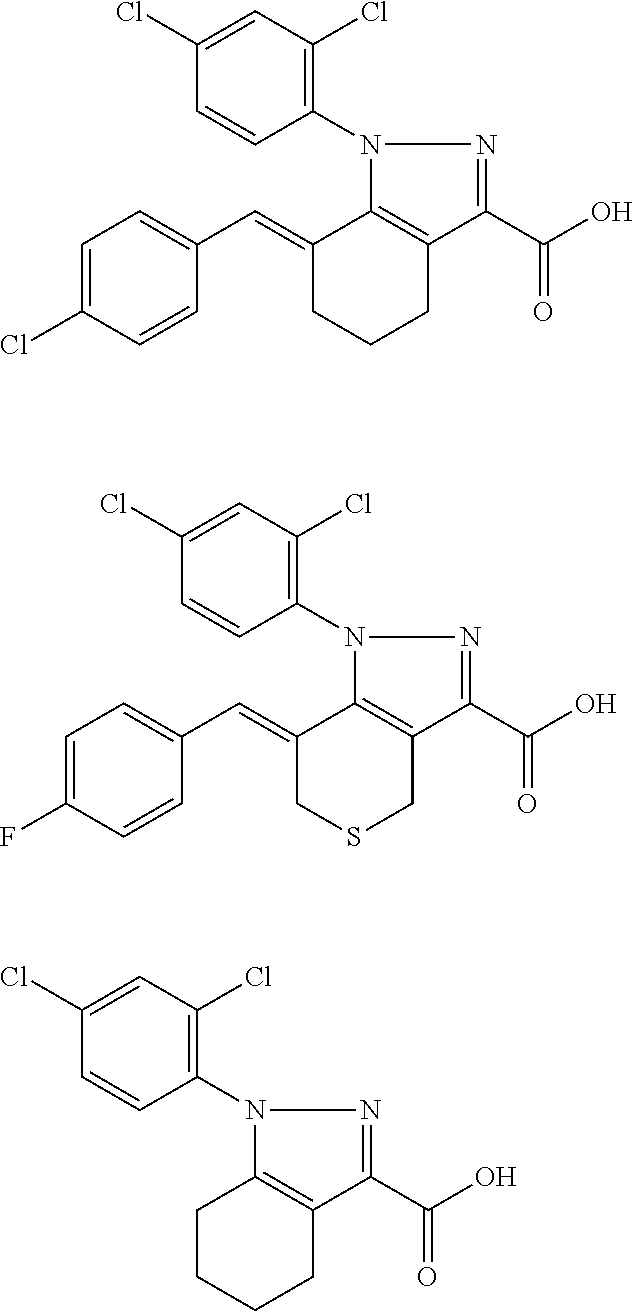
C1=C(Cl)C=CC(C=C2C3=C(C(C(=O)O)=NN3C3=C(Cl)C=C(Cl)C=C3)CCC2)=C1.C1=C(F)C=CC(C=C2C3=C(C(C(=O)O)=NN3C3=C(Cl)C=C(Cl)C=C3)CSC2)=C1.C1C2=C(C(C(=O)O)=NN2C2=C(Cl)C=C(Cl)C=C2)CCC1
